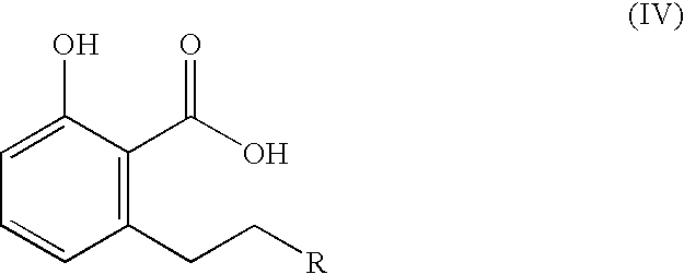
C1(CC[R])=C(C(O)=O)C(O)=CC=C1
